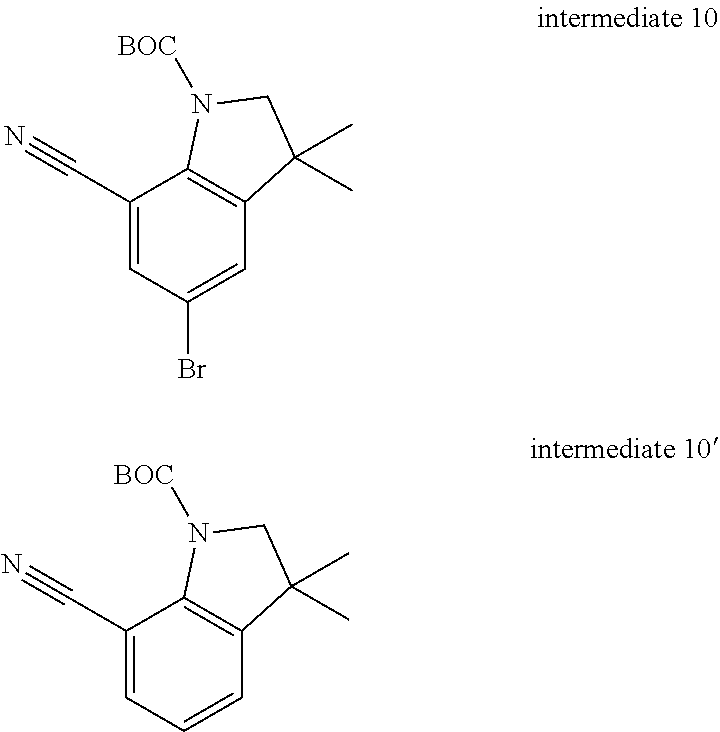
C1(Br)=CC2=C(C(C#N)=C1)N([BOC])CC2(C)C.C1=CC2=C(C(C#N)=C1)N([BOC])CC2(C)C
